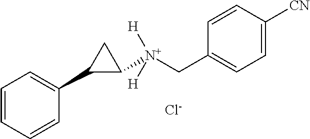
C1=CC=CC(C2C([N+](CC3=CC=C([CN])C=C3)([H])[H])C2)=C1.[Cl-]
